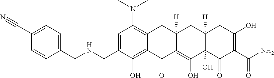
C1=C(CNCC2=CC=C(C#N)C=C2)C(O)=C2C(=C1N(C)C)CC1([H])C(=C(O)C3(O)C([H])(C1)CC(O)=C(C(N)=O)C3=O)C2=O
